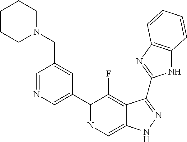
C1=NC=C(C2=NC=C3C(=C2F)C(C2=NC4=C(N2)C=CC=C4)=NN3)C=C1CN1CCCCC1
